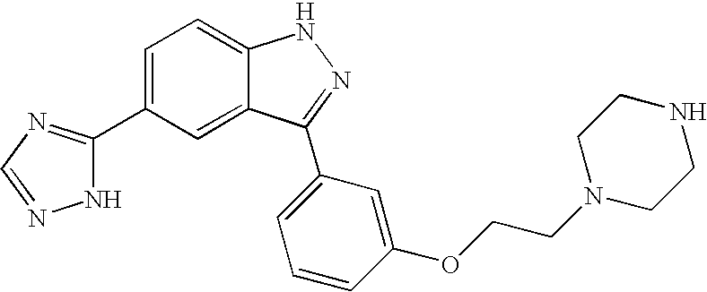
C1(C2=NC=NN2)=CC=C2C(=C1)C(C1=CC=CC(OCCN3CCNCC3)=C1)=NN2
